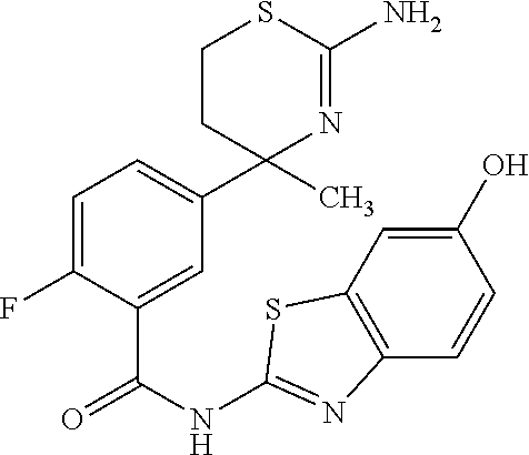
C1=C(F)C(C(NC2=NC3=C(S2)C=C(O)C=C3)=O)=CC(C2(C)N=C(N)SCC2)=C1
